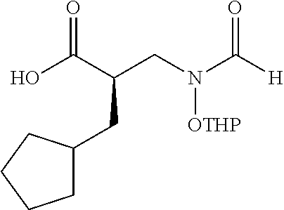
OC(C(CN(C([H])=O)[OTHP])CC1CCCC1)=O
